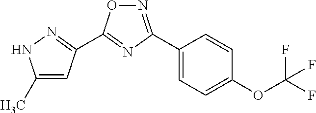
C1(C)=CC(C2=NC(C3=CC=C(OC(F)(F)F)C=C3)=NO2)=NN1
